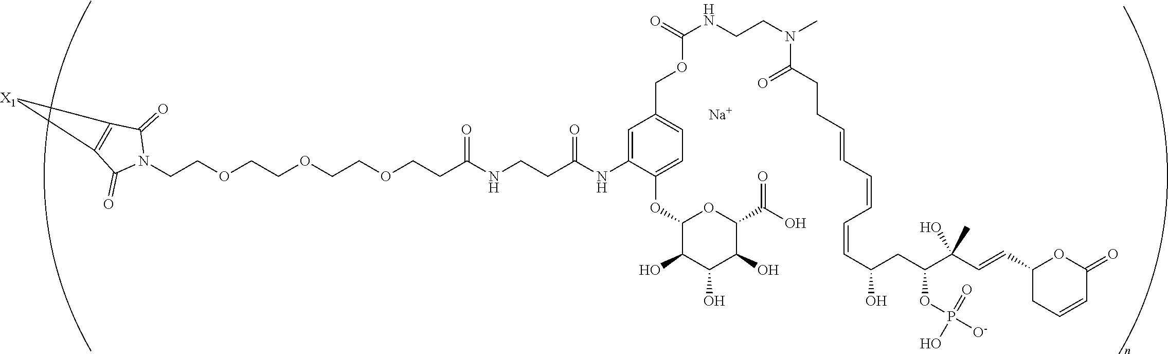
[Na].C(COCCOCCOCCC(NCCC(=O)NC1=CC(COC(NCCN(C)C(CCC=CC=CC=CC(CC(C(C=CC2CC=CC(=O)O2)(O)C)OP([O-])(=O)O)O)=O)=O)=CC=C1OC1C(O)C(O)C(O)C(C(O)=O)O1)=O)N1C(=O)C2=C(C1=O)[X1]2
